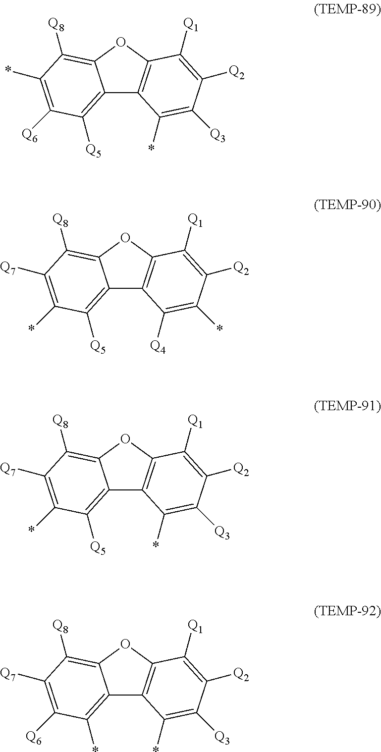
C12=C(OC3=C([Q8])C(*)=C([Q6])C([Q5])=C13)C([Q1])=C([Q2])C([Q3])=C2*.C12=C(OC3=C([Q8])C([Q7])=C(*)C([Q5])=C13)C([Q1])=C([Q2])C(*)=C2[Q4].C12=C(OC3=C([Q8])C([Q7])=C(*)C([Q5])=C13)C([Q1])=C([Q2])C([Q3])=C2*.C12=C(OC3=C([Q8])C([Q7])=C([Q6])C(*)=C13)C([Q1])=C([Q2])C([Q3])=C2*
